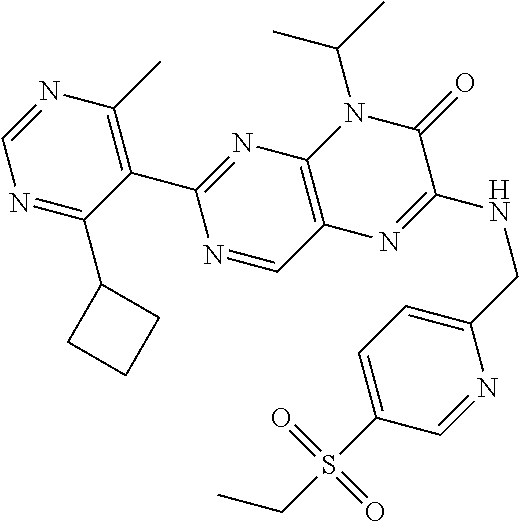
C1=NC(C)=C(C2=NC3=C(C=N2)N=C(NCC2=CC=C(S(CC)(=O)=O)C=N2)C(=O)N3C(C)C)C(C2CCC2)=N1
